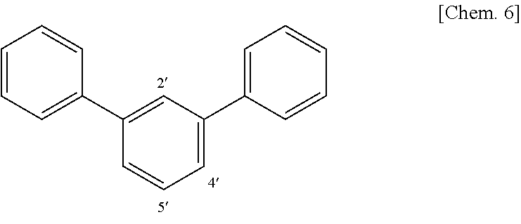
C1=C(C2=CC=CC=C2)C=C(C2=CC=CC=C2)C=C1
